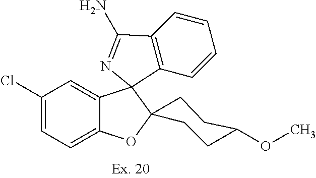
ClC1=CC=C2C(=C1)C1(C3=C(C=CC=C3)C(N)=N1)C1(O2)CCC(OC)CC1
